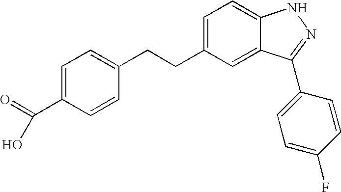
C(CC1=CC=C2C(=C1)C(C1=CC=C(F)C=C1)=NN2)C1=CC=C(C(=O)O)C=C1
